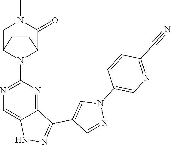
N1C2=CN=C(N3C4C(=O)N(C)CC3CC4)N=C2C(C2=CN(C3=CN=C(C#N)C=C3)N=C2)=N1
